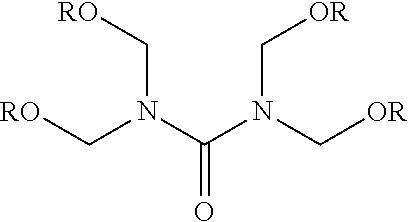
O=C(N(C[RO])C[RO])N(C[OR])C[OR]
